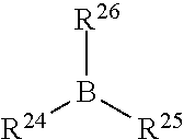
[R26]B([R25])[R24]
